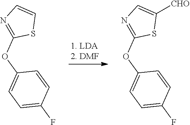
C1=CN=C(OC2=CC=C(F)C=C2)S1.C1([CHO])=CN=C(OC2=CC=C(F)C=C2)S1
